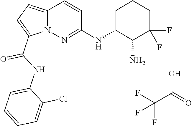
C(C(O)=O)(F)(F)F.N12C(=CC=C1C(NC1=CC=CC=C1Cl)=O)C=CC(NC1C(N)C(F)(F)CCC1)=N2
